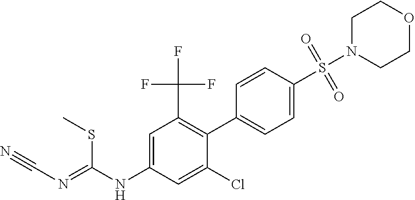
C1(NC(SC)=NC#N)=CC(C(F)(F)F)=C(C2=CC=C(S(N3CCOCC3)(=O)=O)C=C2)C(Cl)=C1
